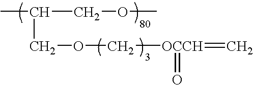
CC(COC)COC[OCCH](=C)=O
